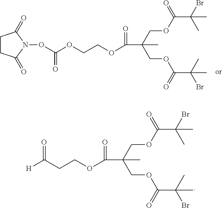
C(CCOC(C(COC(C(Br)(C)C)=O)(COC(C(C)(Br)C)=O)C)=O)([H])=O.O(CCOC(C(COC(C(Br)(C)C)=O)(COC(C(C)(Br)C)=O)C)=O)C(ON1C(=O)CCC1=O)=O
